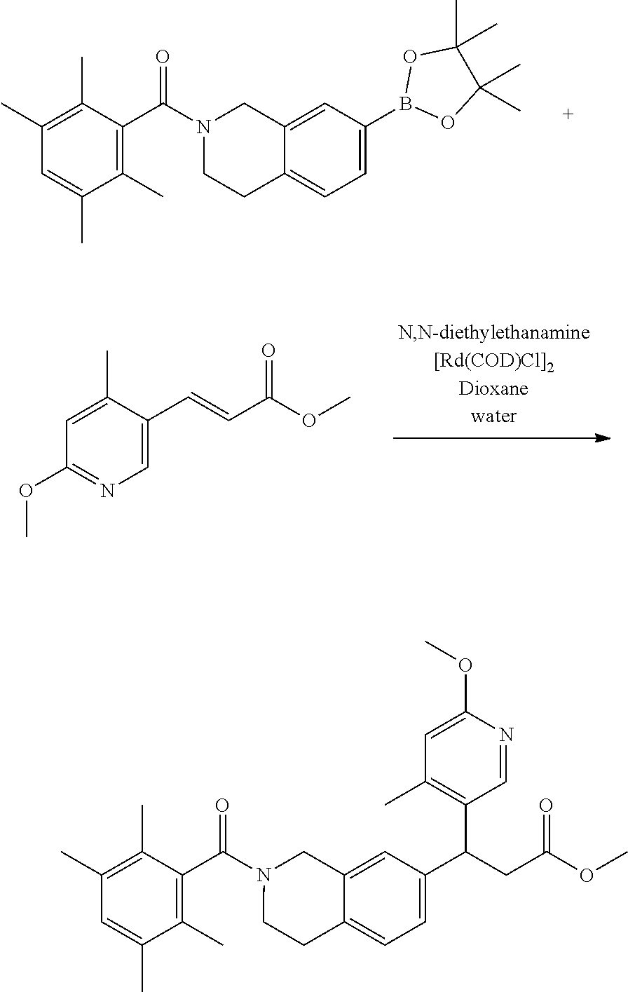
N1(C(C2=C(C)C(C)=CC(C)=C2C)=O)CC2=CC(B3OC(C)(C)C(C)(C)O3)=CC=C2CC1.C(C(OC)=O)=CC1=CN=C(OC)C=C1C.N1(C(C2=C(C)C(C)=CC(C)=C2C)=O)CC2=CC(C(C3=C(C)C=C(OC)N=C3)CC(=O)OC)=CC=C2CC1
